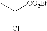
C(Cl)(C)[CO2Et]
